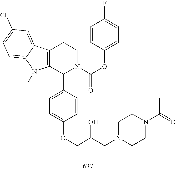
C12=C(C(C3=CC=C(OCC(CN4CCN(C(=O)C)CC4)O)C=C3)N(C(OC3=CC=C(F)C=C3)=O)CC1)N([H])C1=CC=C(Cl)C=C21
